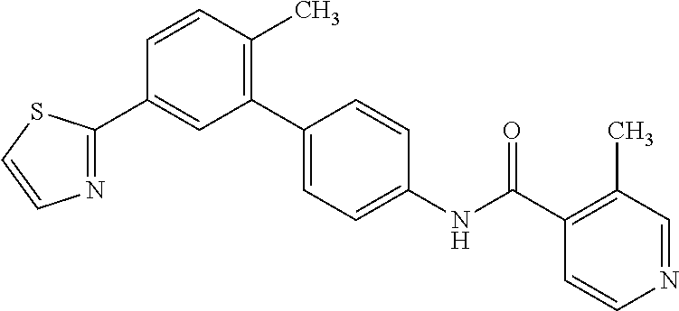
N1=C(C2=CC(C3=CC=C(NC(C4=C(C)C=NC=C4)=O)C=C3)=C(C)C=C2)SC=C1
